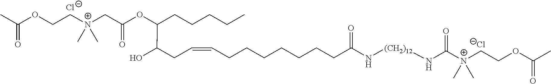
[Cl-].[Cl-].C(=O)(C)OCC[N+](C)(C)CC(OC(C(O)CC=CCCCCCCCC(=O)N[(CH2)12]NC([N+](CCOC(C)=O)(C)C)=O)CCCCC)=O
